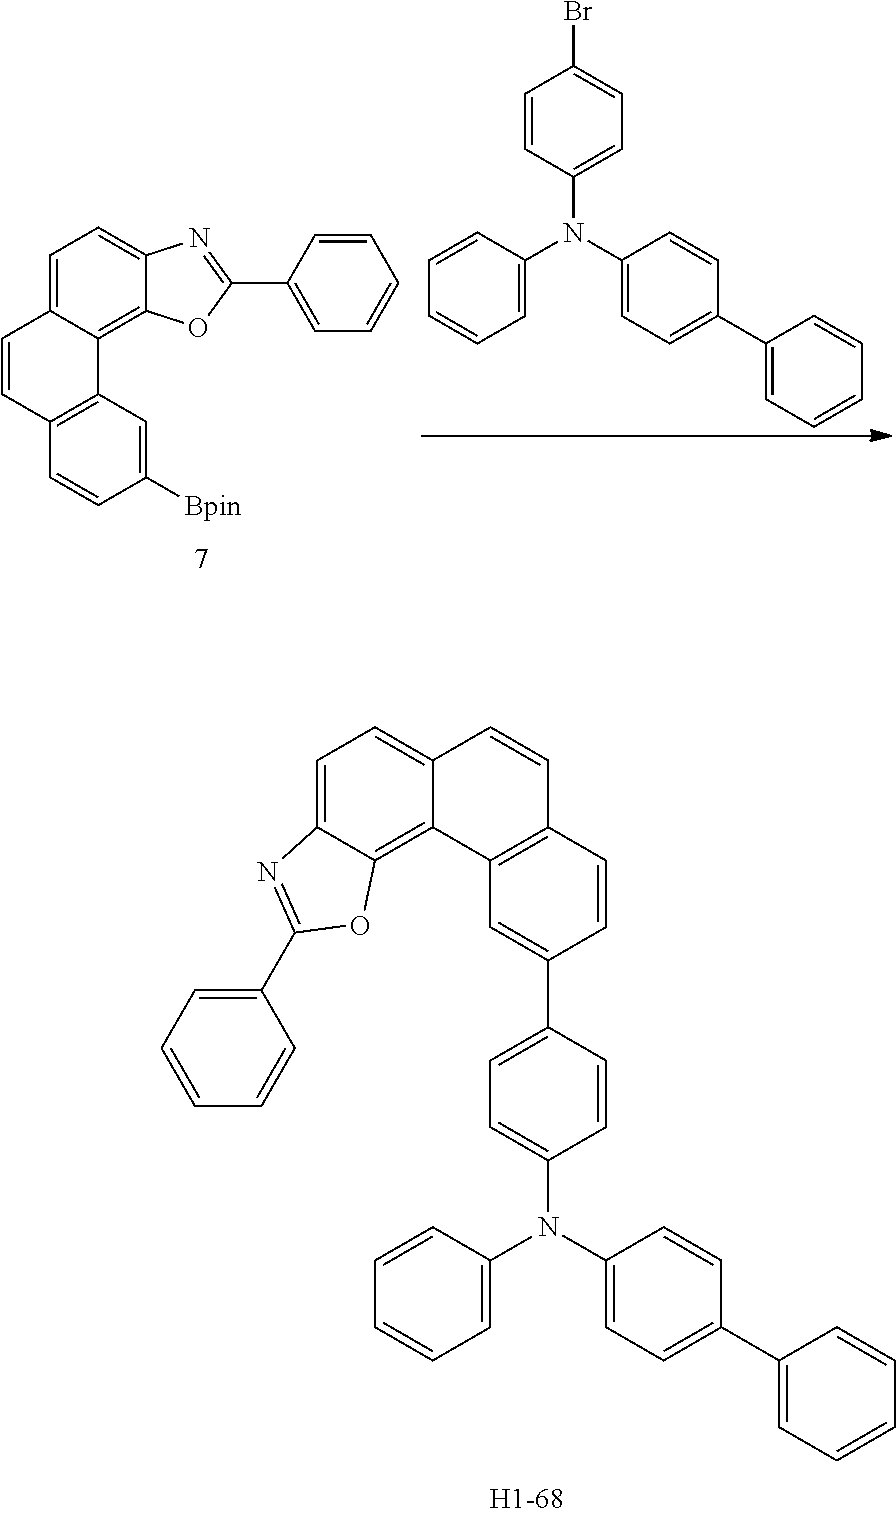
C1=C2C(=C3C(=C1)N=C(C1=CC=CC=C1)O3)C1=C(C=C2)C=CC([Bpin])=C1.N(C1=CC=C(C2=CC=CC=C2)C=C1)(C1=CC=CC=C1)C1=CC=C(Br)C=C1.C1=C2C(=C3C(=C1)C=CC1=C3C=C(C3=CC=C(N(C4=CC=C(C5=CC=CC=C5)C=C4)C4=CC=CC=C4)C=C3)C=C1)OC(C1=CC=CC=C1)=N2
